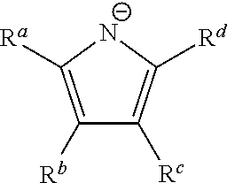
C1([Rb])=C([Ra])[N-]C([Rd])=C1[Rc]
